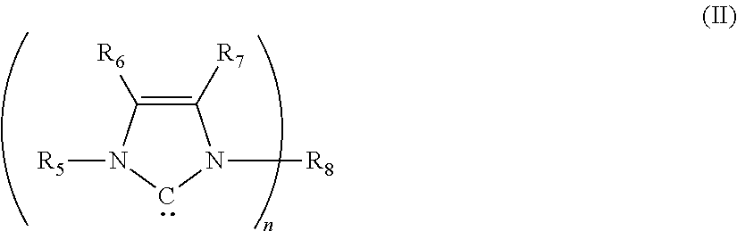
C1([R7])=C([R6])N([R5])CN1[R8]
